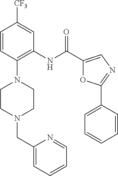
C1=CC(N2CCN(CC3=CC=CC=N3)CC2)=C(NC(C2=CN=C(C3=CC=CC=C3)O2)=O)C=C1[CF3]
